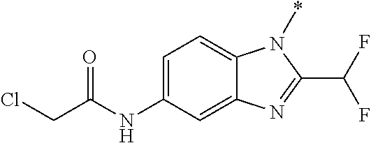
C1=C(NC(CCl)=O)C=C2C(=C1)N(*)C(C(F)F)=N2
